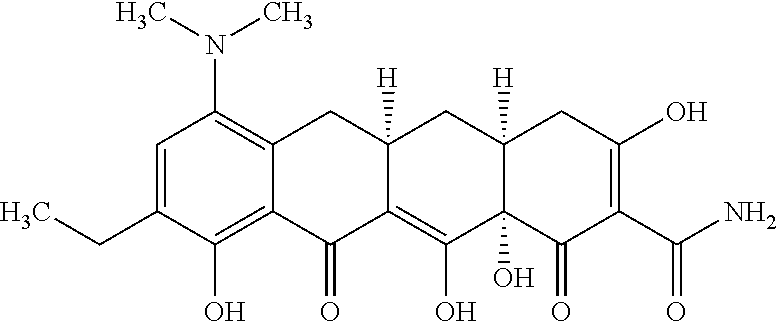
CCC1=CC(N(C)C)=C2C(=C1O)C(=O)C1=C(O)C3(O)C([H])(CC1([H])C2)CC(O)=C(C(N)=O)C3=O
